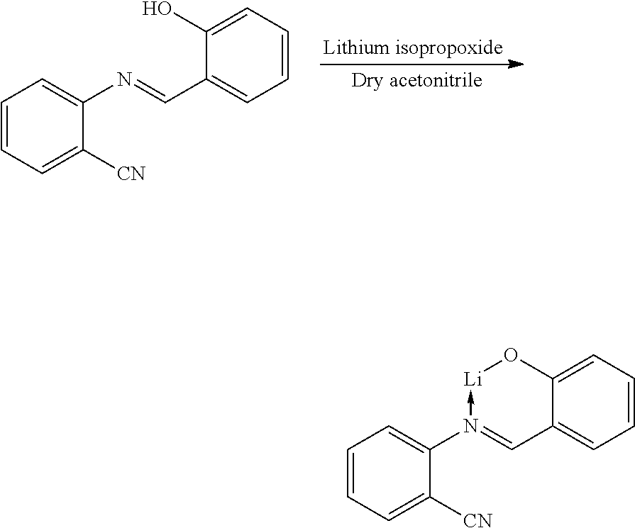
C1=CC=C([CN])C(N=CC2=CC=CC=C2O)=C1.C1=CC=C([CN])C(N2->[Li]OC3=CC=CC=C3C=2)=C1
